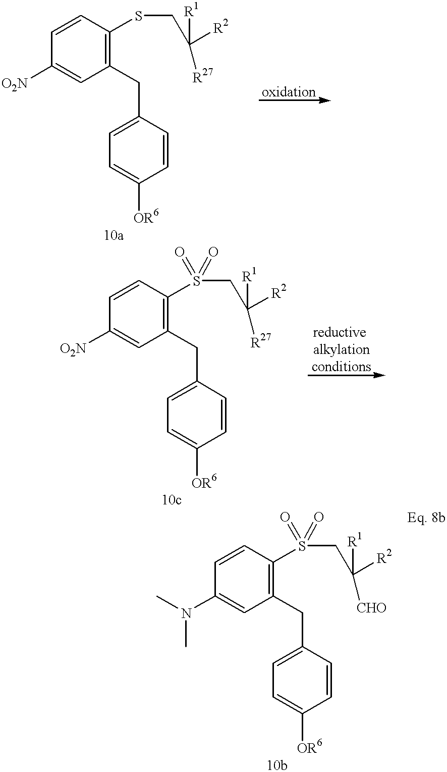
C1=CC(SCC([R2])([R1])[R27])=C(CC2=CC=C([OR6])C=C2)C=C1[O2N].C1=CC(S(CC([R2])([R1])[CHO])(=O)=O)=C(CC2=CC=C([OR6])C=C2)C=C1N(C)C.C1=CC(S(CC([R2])([R1])[R27])(=O)=O)=C(CC2=CC=C([OR6])C=C2)C=C1[O2N]
